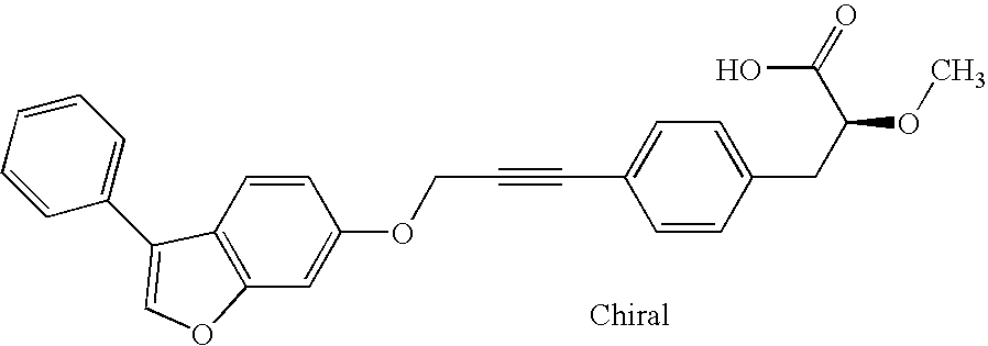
C1=CC2=C(C=C1OCC#CC1=CC=C(CC(OC)C(=O)O)C=C1)OC=C2C1=CC=CC=C1
